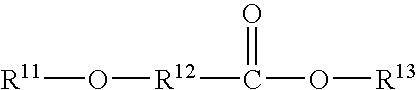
[R11]O[R12]C(O[R13])=O
